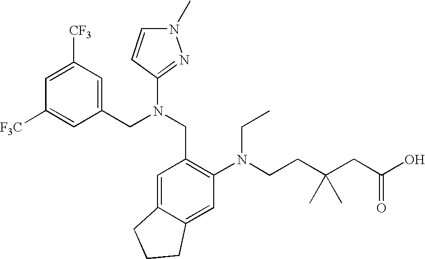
C1=C([CF3])C=C(CN(CC2=C(N(CCC(CC(O)=O)(C)C)CC)C=C3C(=C2)CCC3)C2=NN(C)C=C2)C=C1[F3C]
